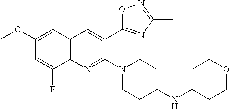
C1(OC)=CC2=C(N=C(N3CCC(NC4CCOCC4)CC3)C(C3=NC(C)=NO3)=C2)C(F)=C1
